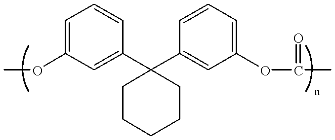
C1=C(OC)C=C(C2(C3=CC(OC(C)=O)=CC=C3)CCCCC2)C=C1
